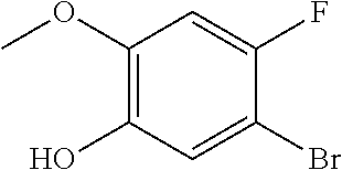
C1(OC)=C(O)C=C(Br)C(F)=C1
